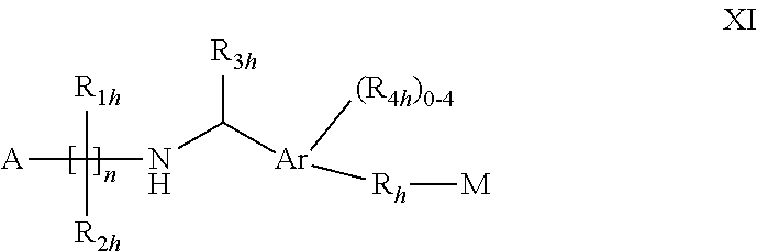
[A]C(NC([Ar]([Rh][M])[(R4h)0-4])[R3h])([R1h])[R2h]
